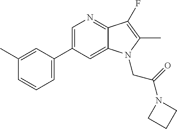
C1=C(C2=CC=CC(C)=C2)C=C2C(=N1)C(F)=C(C)N2CC(N1CCC1)=O
